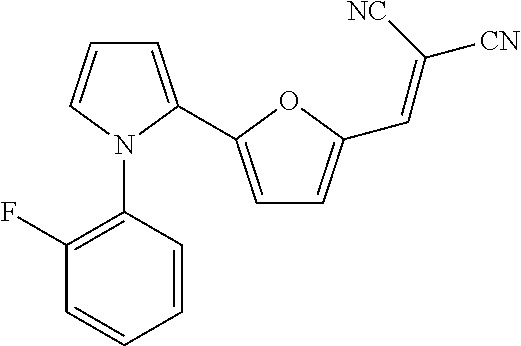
C1=C(C2=CC=C(C=C([CN])[NC])O2)N(C2=C(F)C=CC=C2)C=C1
